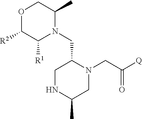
O1C([R2])C([R1])N(CC2CNC(C)CN2CC([Q])=O)C(C)C1
